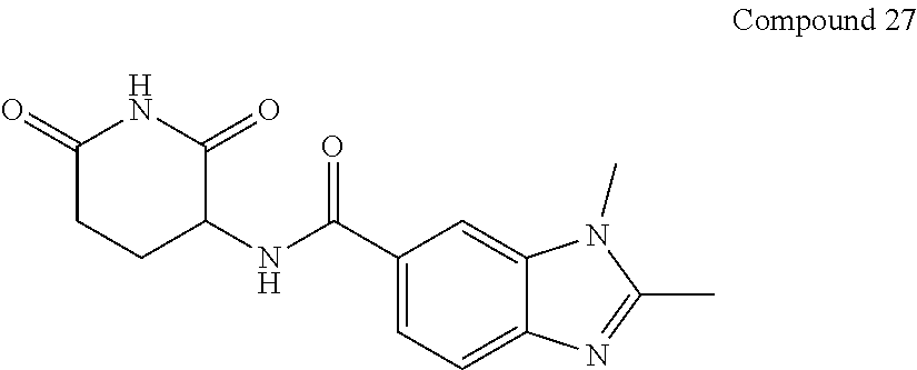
C1(NC(C2=CC=C3C(=C2)N(C)C(C)=N3)=O)C(=O)NC(=O)CC1
